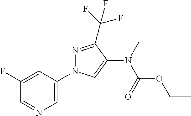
N1=C(C(F)(F)F)C(N(C(OCC)=O)C)=CN1C1=CN=CC(F)=C1
